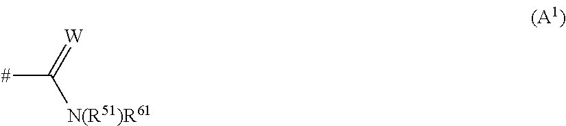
[N(R51)R61]C([#])=[W]
